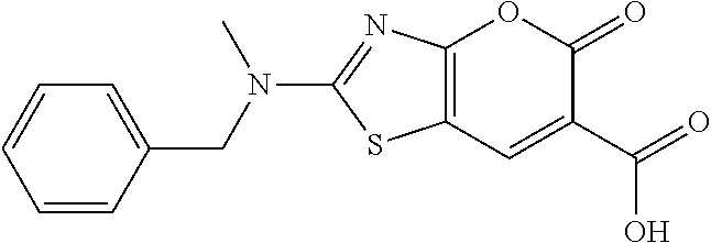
C12=C(C=C(C(=O)O)C(=O)O1)SC(N(CC1=CC=CC=C1)C)=N2
